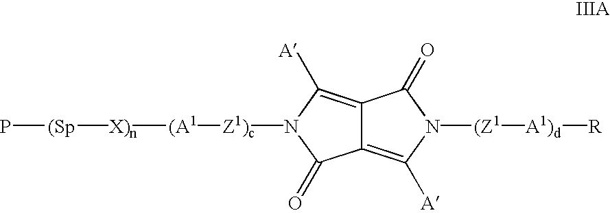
P[(Sp][X)n][(A1][Z1)c]N1C(=O)C2=C([A])N([(Z1][A1)d][R])C(=O)C2=C1[A]
